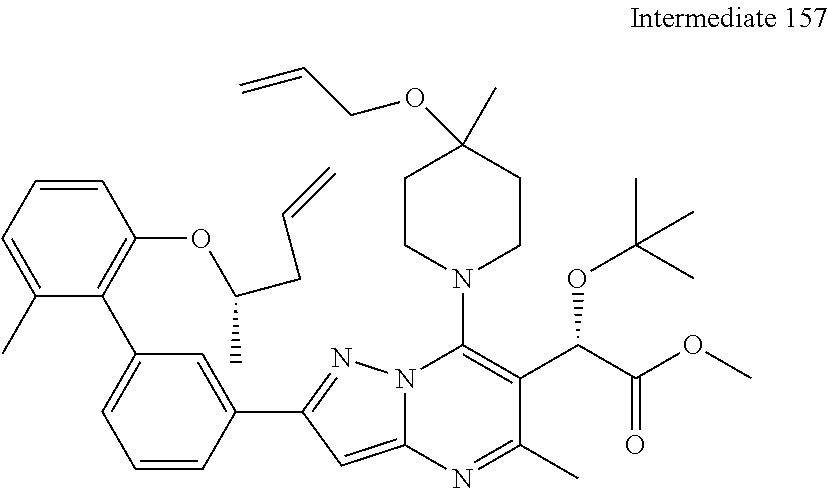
C1=CC=C(C)C(C2=CC=CC(C3=NN4C(=C3)N=C(C)C(C(C(OC)=O)OC(C)(C)C)=C4N3CCC(C)(OCC=C)CC3)=C2)=C1OC(C)CC=C
